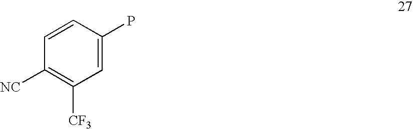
C1=C(P)C=CC([NC])=C1[CF3]
